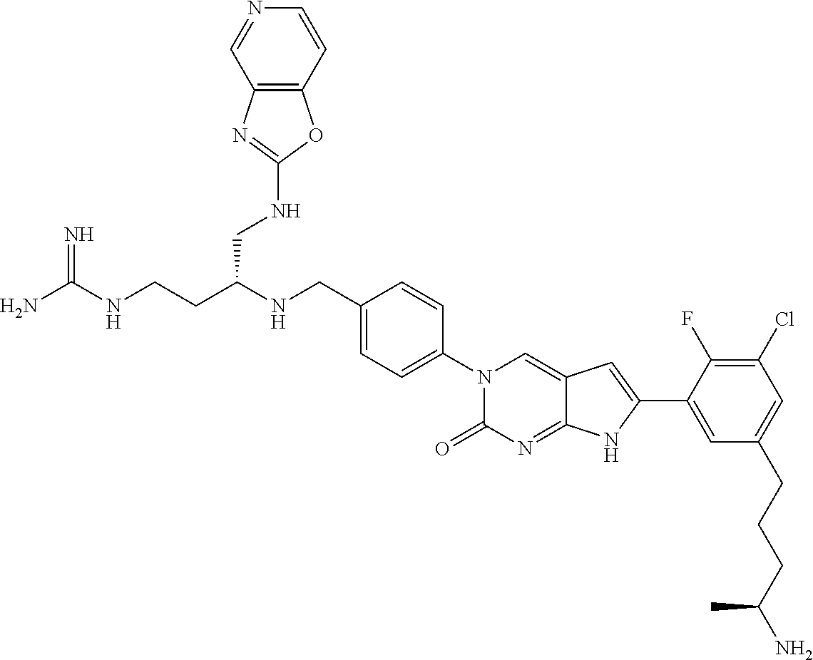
C(CC(NCC1=CC=C(N2C(=O)N=C3C(=C2)C=C(C2=CC(CCCC(N)C)=CC(Cl)=C2F)N3)C=C1)CNC1=NC2=C(O1)C=CN=C2)NC(N)=N
